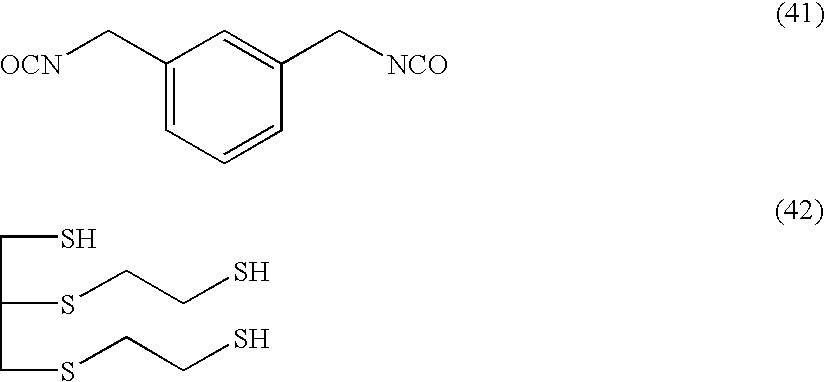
C1(C[OCN])=CC=CC(C[NCO])=C1.SCC(SCCS)CSCCS
